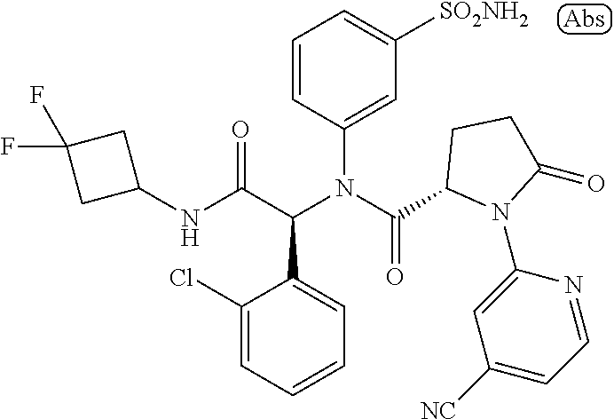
N(C(C(N(C(=O)C1N(C2=CC([NC])=CC=N2)C(=O)CC1)C1=CC([SO2NH2])=CC=C1)C1=CC=CC=C1Cl)=O)C1CC(F)(F)C1
